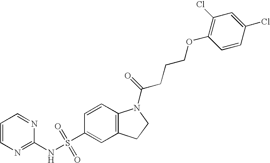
C1(NS(C2=CC3=C(C=C2)N(C(=O)CCCOC2=C(Cl)C=C(Cl)C=C2)CC3)(=O)=O)=NC=CC=N1
